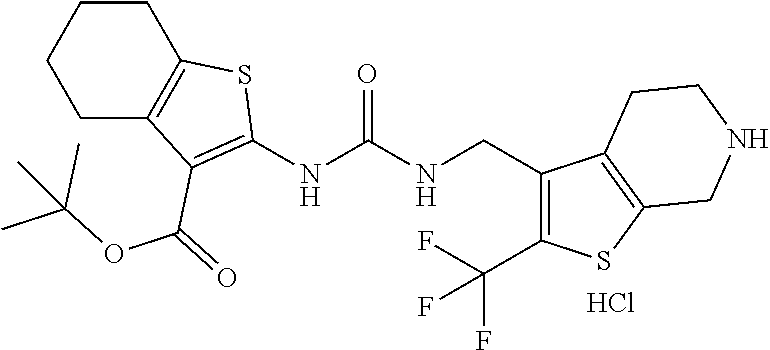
C1CC2=C(CC1)SC(NC(NCC1=C(C(F)(F)F)SC3=C1CCNC3)=O)=C2C(OC(C)(C)C)=O.Cl
